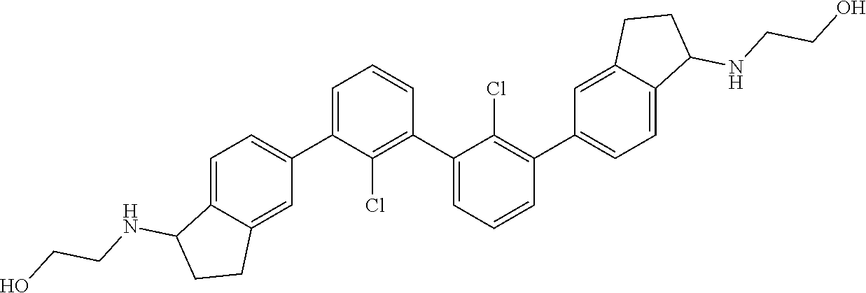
C1=C(C2=CC=C3C(=C2)CCC3NCCO)C(Cl)=C(C2=CC=CC(C3=CC=C4C(=C3)CCC4NCCO)=C2Cl)C=C1
